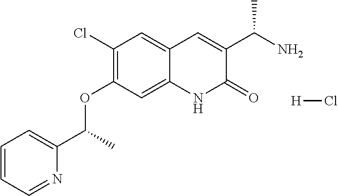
C1=C2C=C(C(N)C)C(=O)NC2=CC(OC(C2=CC=CC=N2)C)=C1Cl.[H]Cl
